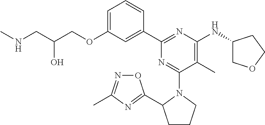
C1=C(OCC(CNC)O)C=C(C2=NC(NC3COCC3)=C(C)C(N3C(C4=NC(C)=NO4)CCC3)=N2)C=C1
